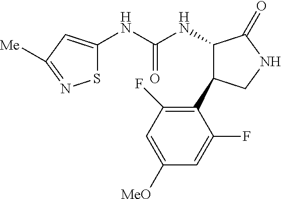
N(C(NC1C(C2=C(F)C=C([MeO])C=C2F)CNC1=O)=O)C1=CC([Me])=NS1
